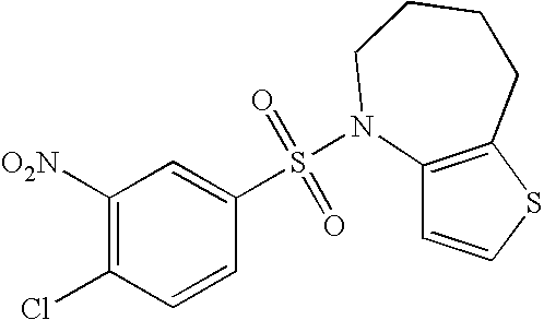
C1=CC(Cl)=C([O2N])C=C1S(=O)(=O)N1C2=C(SC=C2)CCCC1
